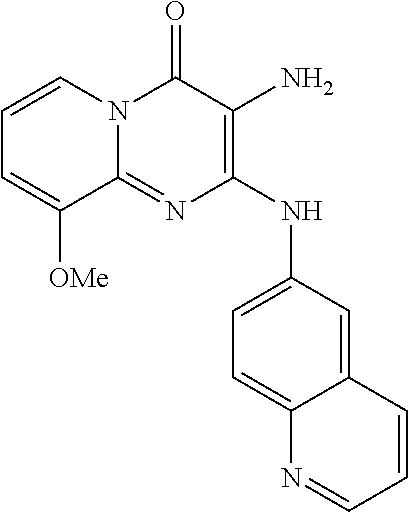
C12=NC(NC3=CC=C4C(=C3)C=CC=N4)=C(N)C(=O)N1C=CC=C2[OMe]
